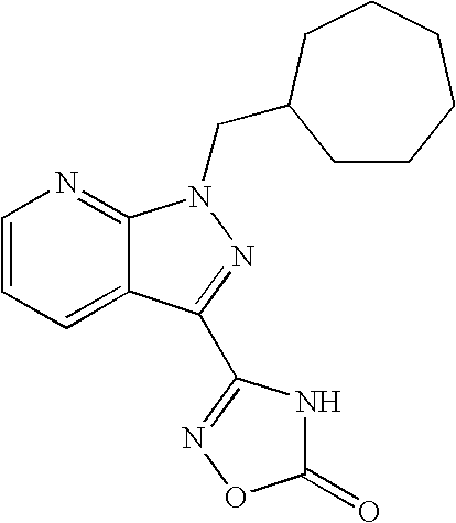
C1=CC=C2C(=N1)N(CC1CCCCCC1)N=C2C1=NOC(=O)N1
